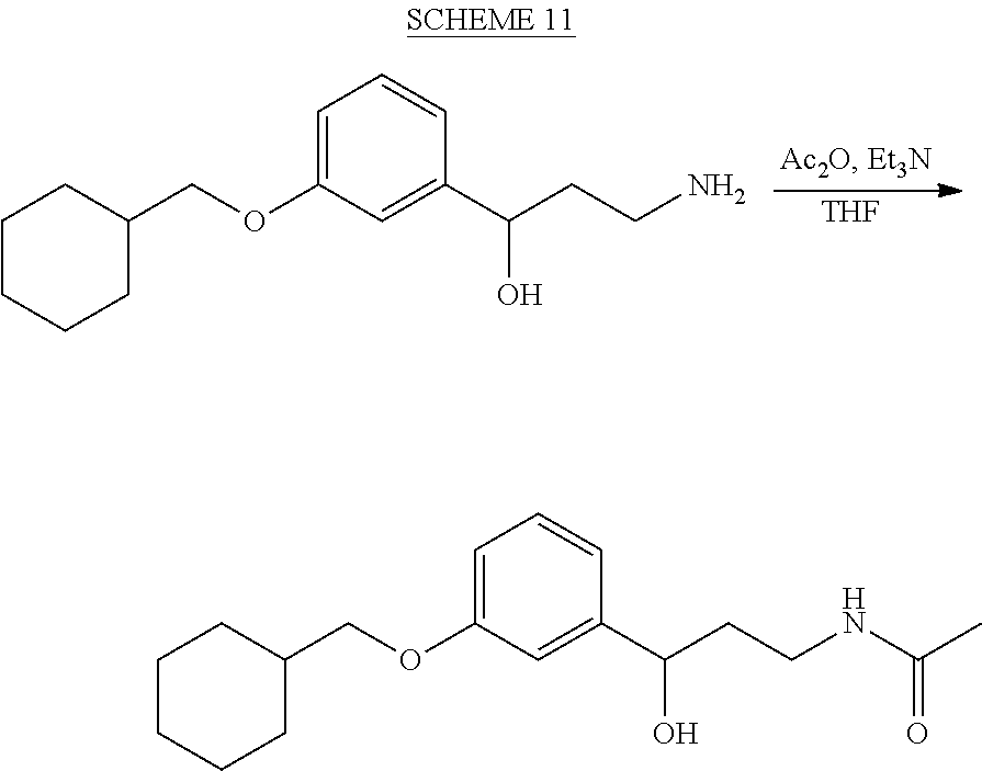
C1(COC2=CC=CC(C(CCNC(C)=O)O)=C2)CCCCC1.C1(COC2=CC=CC(C(CCN)O)=C2)CCCCC1.[THF]
